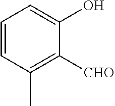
C1=CC(C)=C([CHO])C(O)=C1
